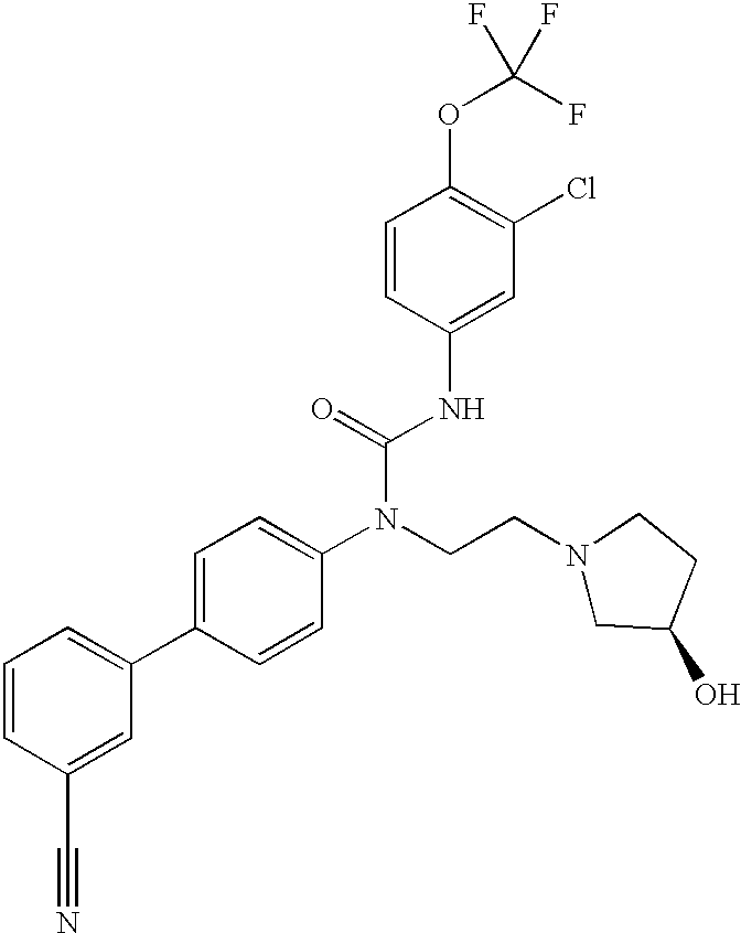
C1=CC(C#N)=CC(C2=CC=C(N(CCN3CC(O)CC3)C(=O)NC3=CC(Cl)=C(OC(F)(F)F)C=C3)C=C2)=C1
